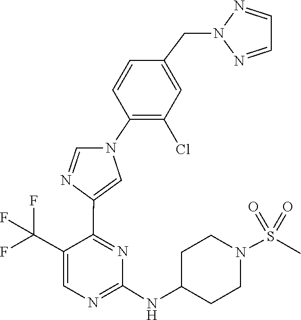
C1(NC2CCN(S(=O)(=O)C)CC2)=NC=C(C(F)(F)F)C(C2=CN(C3=C(Cl)C=C(CN4N=CC=N4)C=C3)C=N2)=N1
